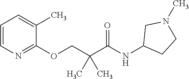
C1=CN=C(OCC(C(NC2CCN(C)C2)=O)(C)C)C(C)=C1
